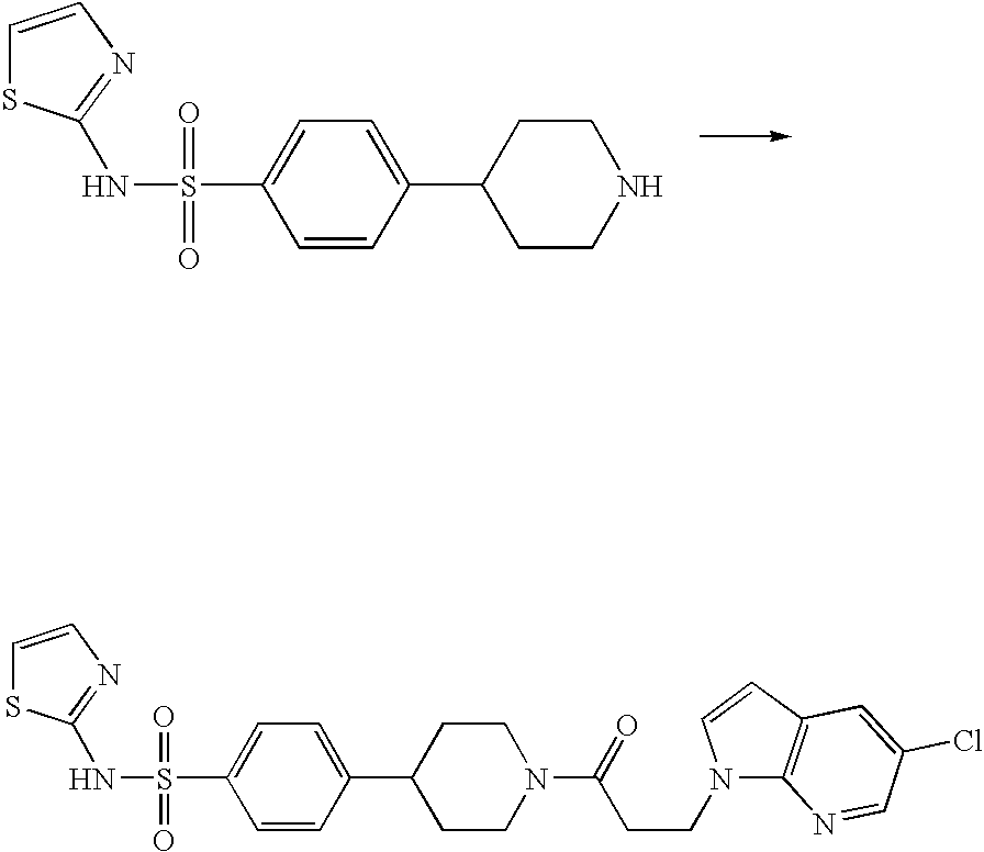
C1CNCCC1C1=CC=C(S(=O)(=O)NC2=NC=CS2)C=C1.C1CN(C(=O)CCN2C3=C(C=C2)C=C(Cl)C=N3)CCC1C1=CC=C(S(=O)(=O)NC2=NC=CS2)C=C1
